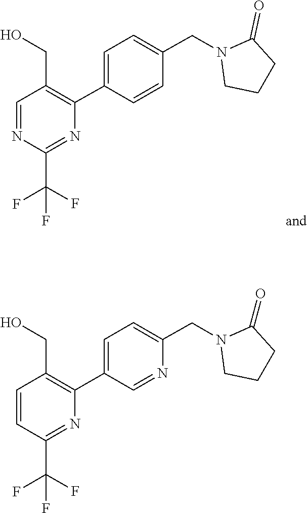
C1CN(CC2=CC=C(C3=C(CO)C=NC(C(F)(F)F)=N3)C=C2)C(=O)C1.C1CN(CC2=CC=C(C3=C(CO)C=CC(C(F)(F)F)=N3)C=N2)C(=O)C1
